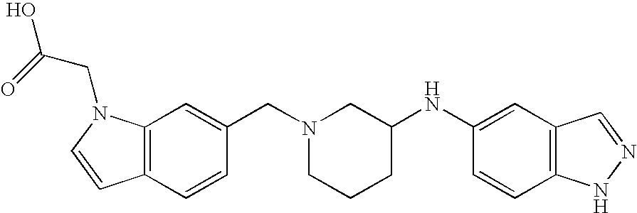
C12=C(C=CC(CN3CCCC(NC4=CC5=C(C=C4)NN=C5)C3)=C1)C=CN2CC(O)=O
